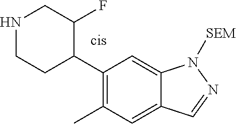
C1(C2C(F)CNCC2)=C(C)C=C2C(=C1)N([SEM])N=C2
